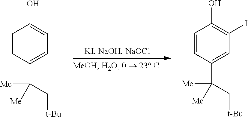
C(C[t-Bu])(C1=CC=C(O)C=C1)([Me])[Me].C(C[t-Bu])(C1=CC(I)=C(O)C=C1)([Me])[Me]
